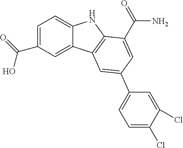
C12=CC=C(C(O)=O)C=C1C1=C(N2)C(C(N)=O)=CC(C2=CC=C(Cl)C(Cl)=C2)=C1
